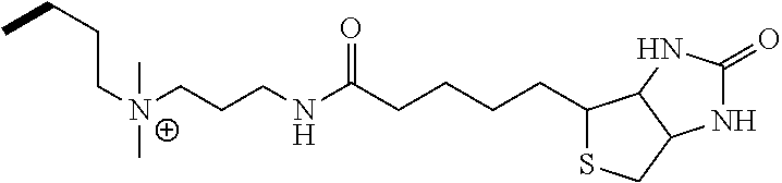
C([N+](CCCNC(=O)CCCCC1SCC2C1NC(=O)N2)(C)C)CCC
